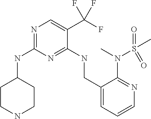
C1CC(NC2=NC=C(C(F)(F)F)C(NCC3=CC=CN=C3N(C)S(C)(=O)=O)=N2)CCN1
